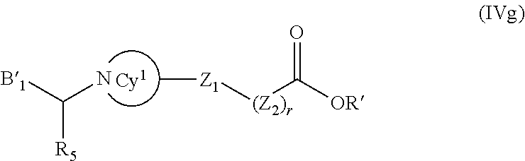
C(N)([B1])[R5].[Z1]([(Z2)r]C([OR])=O)C
